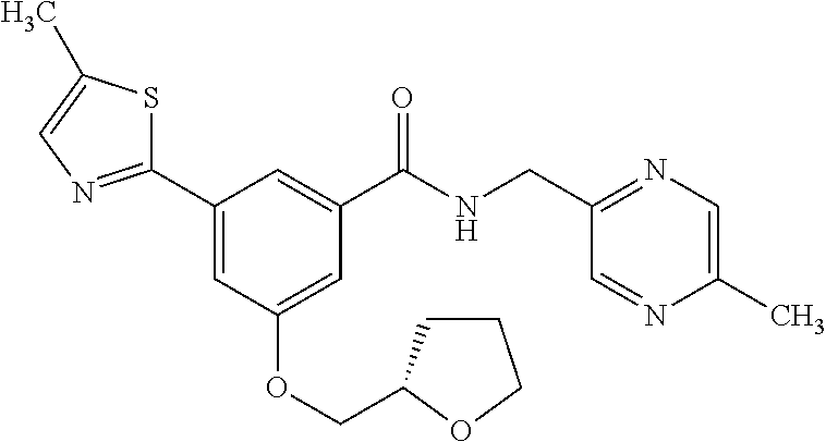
C1(C2=NC=C(C)S2)=CC(OCC2CCCO2)=CC(C(NCC2=NC=C(C)N=C2)=O)=C1
